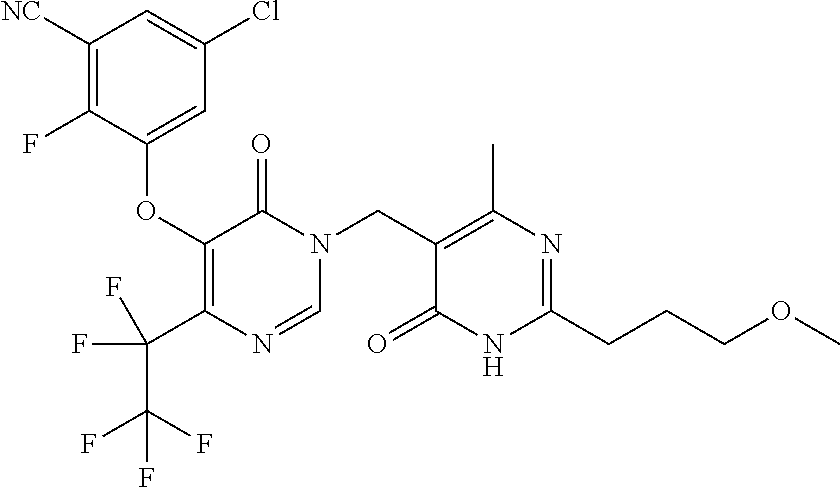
C1=NC(C(C(F)(F)F)(F)F)=C(OC2=CC(Cl)=CC([NC])=C2F)C(=O)N1CC1=C(C)N=C(CCCOC)NC1=O
